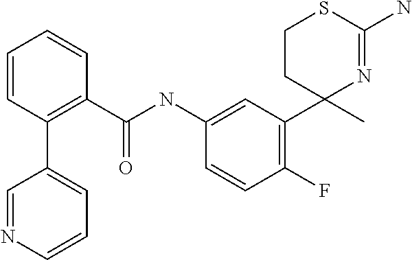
C1=C(NC(C2=C(C3=CC=CN=C3)C=CC=C2)=O)C=CC(F)=C1C1(C)N=C(N)SCC1
